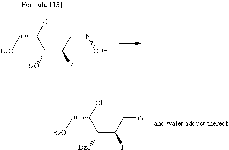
C(C(F)C=N[OBn])([BzO])C(Cl)C[BzO].C(C(F)C=O)([BzO])C(Cl)C[BzO]
